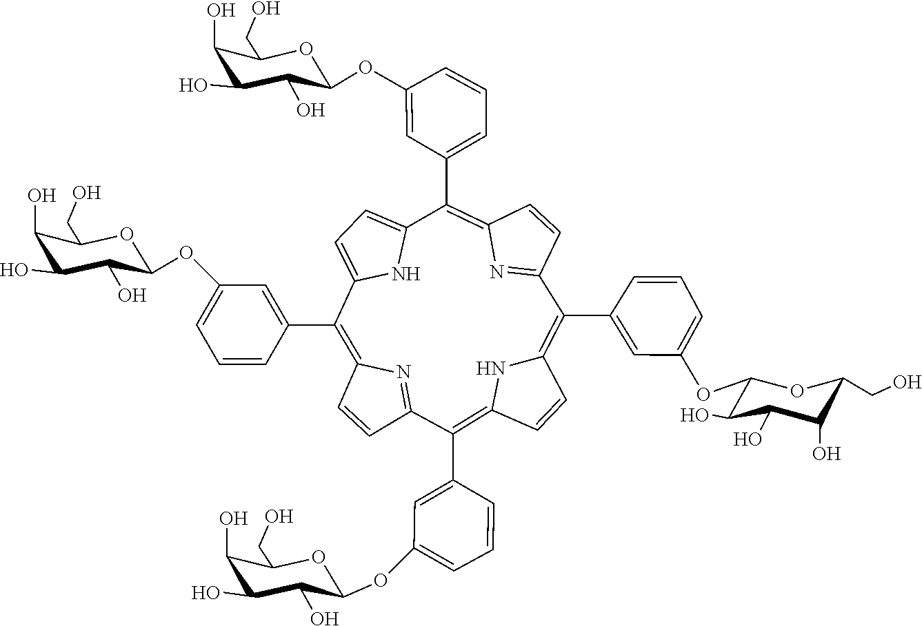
C1(O)C(O)C(OC2=CC(C3=C4C=CC(=N4)C(C4=CC(OC5C(O)C(O)C(O)C(CO)O5)=CC=C4)=C4C=CC(=C(C5=CC(OC6C(O)C(O)C(O)C(CO)O6)=CC=C5)C5=NC(=C(C6=CC(OC7C(O)C(O)C(O)C(CO)O7)=CC=C6)C6=CC=C3N6)C=C5)N4)=CC=C2)OC(CO)C1O
